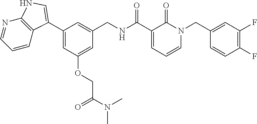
C1=C(C2=CNC3=C2C=CC=N3)C=C(CNC(C2=CC=CN(CC3=CC(F)=C(F)C=C3)C2=O)=O)C=C1OCC(N(C)C)=O
